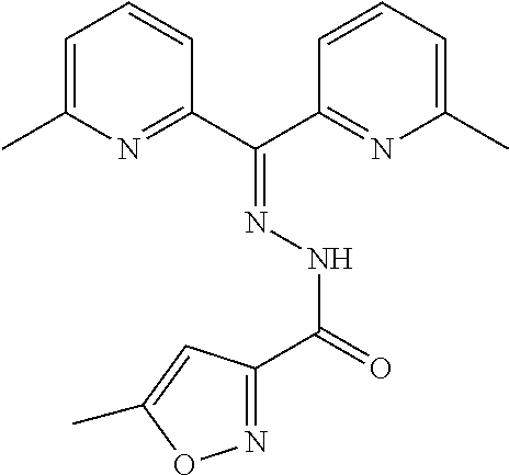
C1=C(C)N=C(C(C2=NC(C)=CC=C2)=NNC(=O)C2=NOC(C)=C2)C=C1
